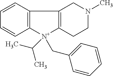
C1=CC2=C(C=C1)[N+](C(C)C)(CC1=CC=CC=C1)C1=C2CN(C)CC1
